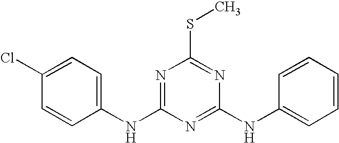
C1(NC2=NC(SC)=NC(NC3=CC=CC=C3)=N2)=CC=C(Cl)C=C1
